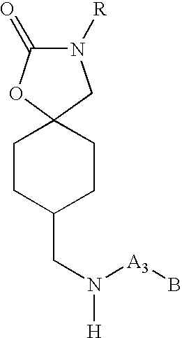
N1([R])C(=O)OC2(C1)CCC(CN([H])[A3]B)CC2
